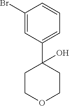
C1(Br)=CC(C2(O)CCOCC2)=CC=C1
